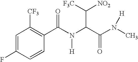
C1=C(F)C=CC(C(N(C(C(N([H])C)=O)C([F3C])[NO2])[H])=O)=C1[CF3]
